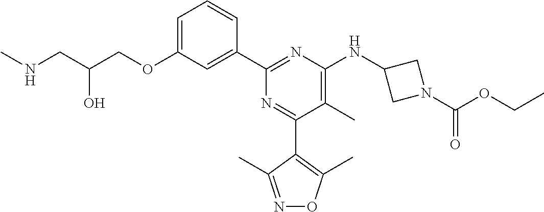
C1=C(OCC(CNC)O)C=C(C2=NC(NC3CN(C(OCC)=O)C3)=C(C)C(C3=C(C)ON=C3C)=N2)C=C1
